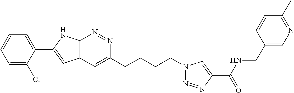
N1=NC2=C(C=C1CCCCN1N=NC(C(NCC3=CN=C(C)C=C3)=O)=C1)C=C(C1=CC=CC=C1Cl)N2
